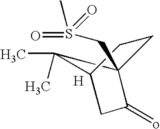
C1CC2(CS(C)(=O)=O)C(C)(C)C1CC2=o.[H]
